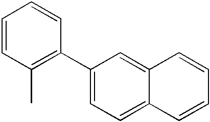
CC1=C(C2=CC=C3C(=C2)C=CC=C3)C=CC=C1
